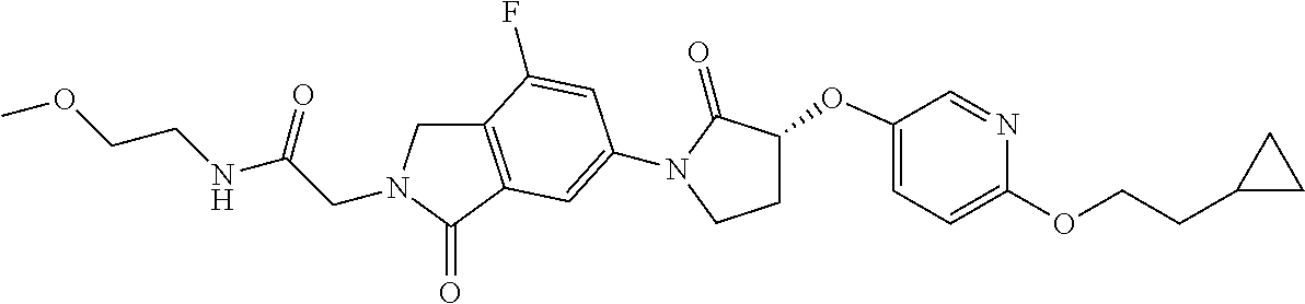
C(CN1CC2=C(C1=O)C=C(N1C(=O)C(OC3=CC=C(OCCC4CC4)N=C3)CC1)C=C2F)(=O)NCCOC
